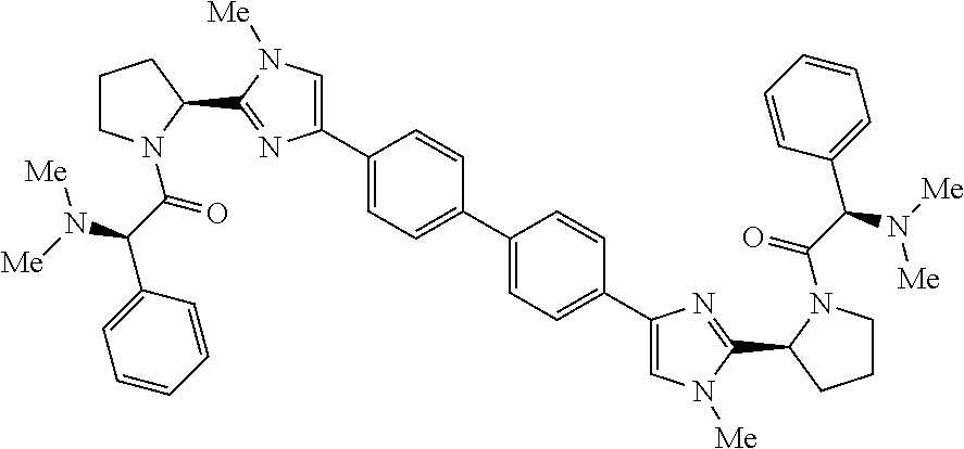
C1CN(C(C(C2=CC=CC=C2)N([Me])[Me])=O)C(C2=NC(C3=CC=C(C4=CC=C(C5=CN([Me])C(C6CCCN6C(=O)C(C6=CC=CC=C6)N([Me])[Me])=N5)C=C4)C=C3)=CN2[Me])C1
